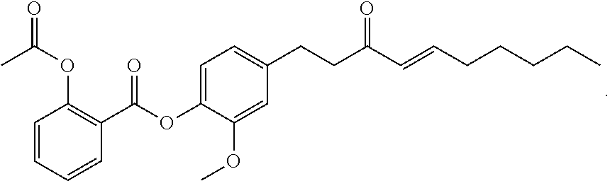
C1(CCC(C=CCCCCC)=O)=CC=C(OC(C2=C(OC(C)=O)C=CC=C2)=O)C(OC)=C1
